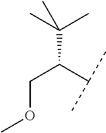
C(C)(C)(C(C(C)C)COC)C
